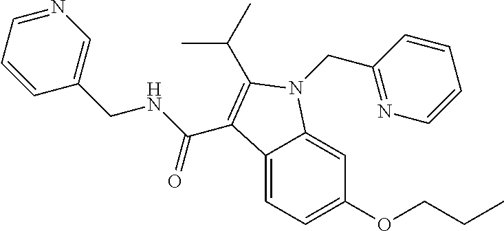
N1=CC=CC(CNC(=O)C2=C(C(C)C)N(CC3=NC=CC=C3)C3=CC(OCCC)=CC=C32)=C1
